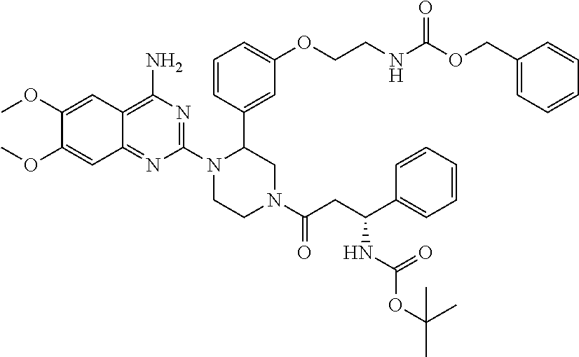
C1=CC(C2N(C3=NC(N)=C4C(=N3)C=C(OC)C(OC)=C4)CCN(C(=O)CC(C3=CC=CC=C3)NC(OC(C)(C)C)=O)C2)=CC(OCCNC(OCC2=CC=CC=C2)=O)=C1
